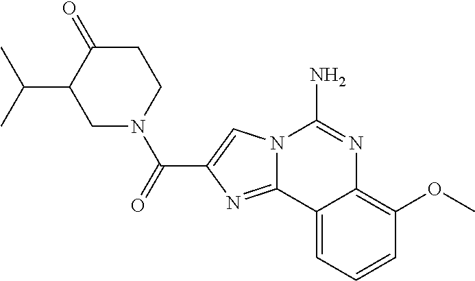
N12C(=NC(C(=O)N3CCC(=O)C(C(C)C)C3)=C1)C1=CC=CC(OC)=C1N=C2N
